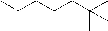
CCCC(C)CC(C)(C)C
